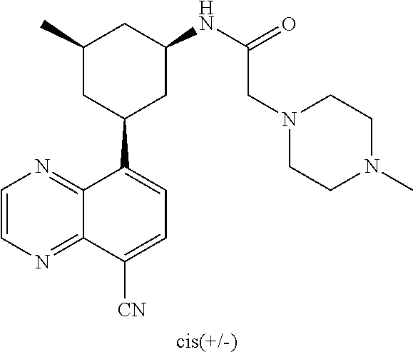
N(C1CC(C2=CC=C([CN])C3=NC=CN=C23)CC(C)C1)C(=O)CN1CCN(C)CC1.[cis(+/-)]
